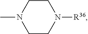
C1CN(C)CCN1[R36]
